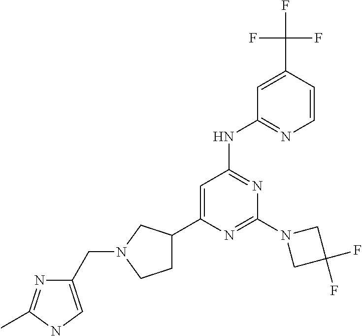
C1=C(C2CCN(CC3=CNC(C)=N3)C2)N=C(N2CC(F)(F)C2)N=C1NC1=NC=CC(C(F)(F)F)=C1
